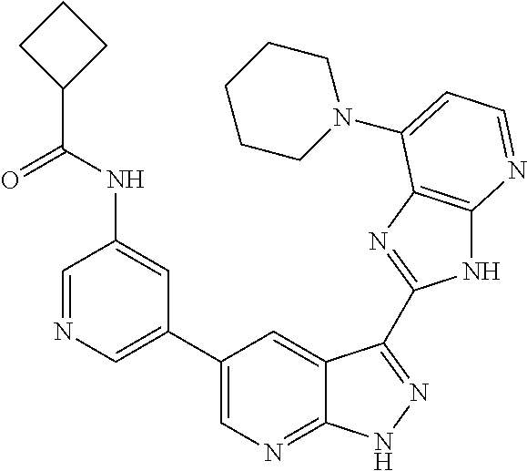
C1=NC=C(C2=CN=C3C(=C2)C(C2=NC4=C(N2)N=CC=C4N2CCCCC2)=NN3)C=C1NC(=O)C1CCC1
